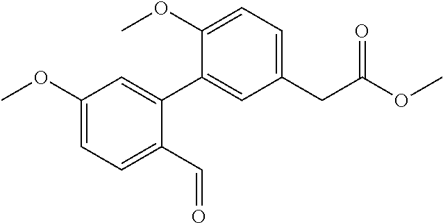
C1(OC)=CC=C(C=O)C(C2=CC(CC(OC)=O)=CC=C2OC)=C1
